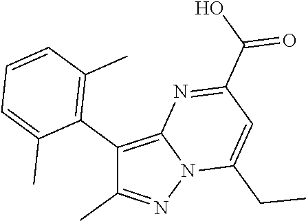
C1(C(O)=O)=NC2=C(C3=C(C)C=CC=C3C)C(C)=NN2C(CC)=C1
